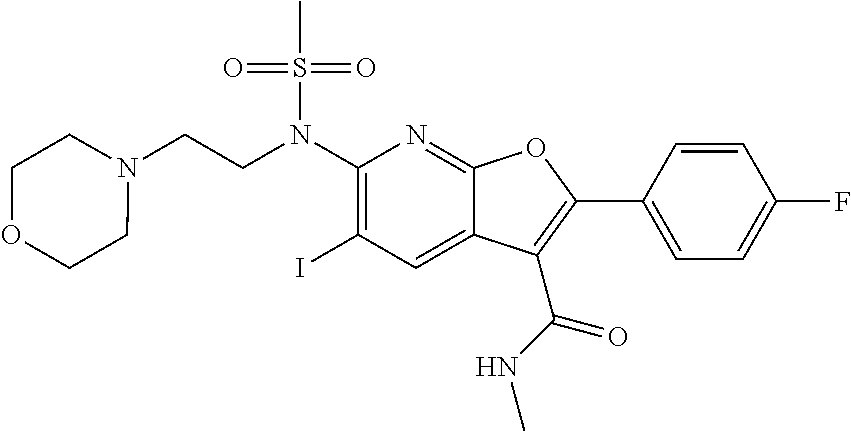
C1(N(CCN2CCOCC2)S(C)(=O)=O)=C(I)C=C2C(=N1)OC(C1=CC=C(F)C=C1)=C2C(NC)=O
